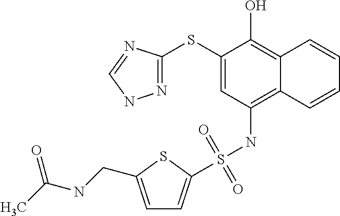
N1=C(SC2=CC(NS(=O)(=O)C3=CC=C(CNC(C)=O)S3)=C3C(=C2O)C=CC=C3)N=CN1
